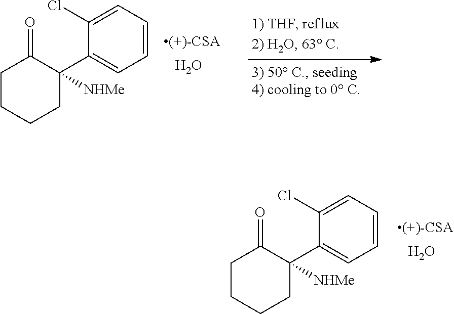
C1CCCC(C2=CC=CC=C2Cl)([NHMe])C1=O.O.C1CCCC(C2=CC=CC=C2Cl)([NHMe])C1=O.O
